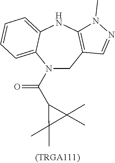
N1(C(C2C(C)(C)C2(C)C)=O)CC2=C(NC3=CC=CC=C13)N(C)N=C2
